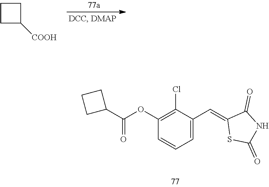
C1CC([COOH])C1.C1(C(OC2=C(Cl)C(C=C3SC(=O)NC3=O)=CC=C2)=O)CCC1
